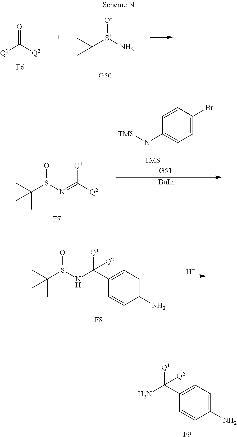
NC([Q2])([Q1])C1=CC=C(N)C=C1.[F9].CC([S+](N)[O-])(C)C.O=C([Q2])[Q1].[F6].C1=C(Br)C=CC(N([TMS])[TMS])=C1.[BuLi].CC([S+](N=C([Q2])[Q1])[O-])(C)C.[F7].CC([S+](NC([Q2])([Q1])C1=CC=C(N)C=C1)[O-])(C)C.[F8].[H]
